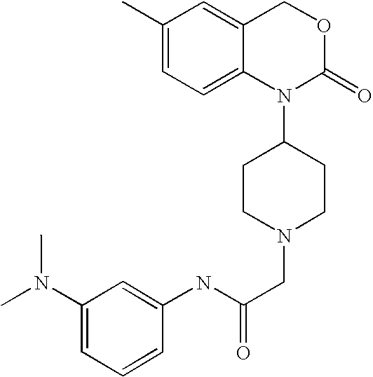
N(C(CN1CCC(N2C(=O)OCC3=CC(C)=CC=C23)CC1)=O)C1=CC(N(C)C)=CC=C1
